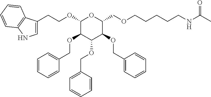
C1(OCCC2=CNC3=C2C=CC=C3)C(OCC2=CC=CC=C2)C(OCC2=CC=CC=C2)C(OCC2=CC=CC=C2)C(COCCCCCNC(C)=O)O1
